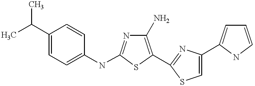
C1(N)=C(C2=NC(C3=CC=CN3)=CS2)SC(NC2=CC=C(C(C)C)C=C2)=N1
